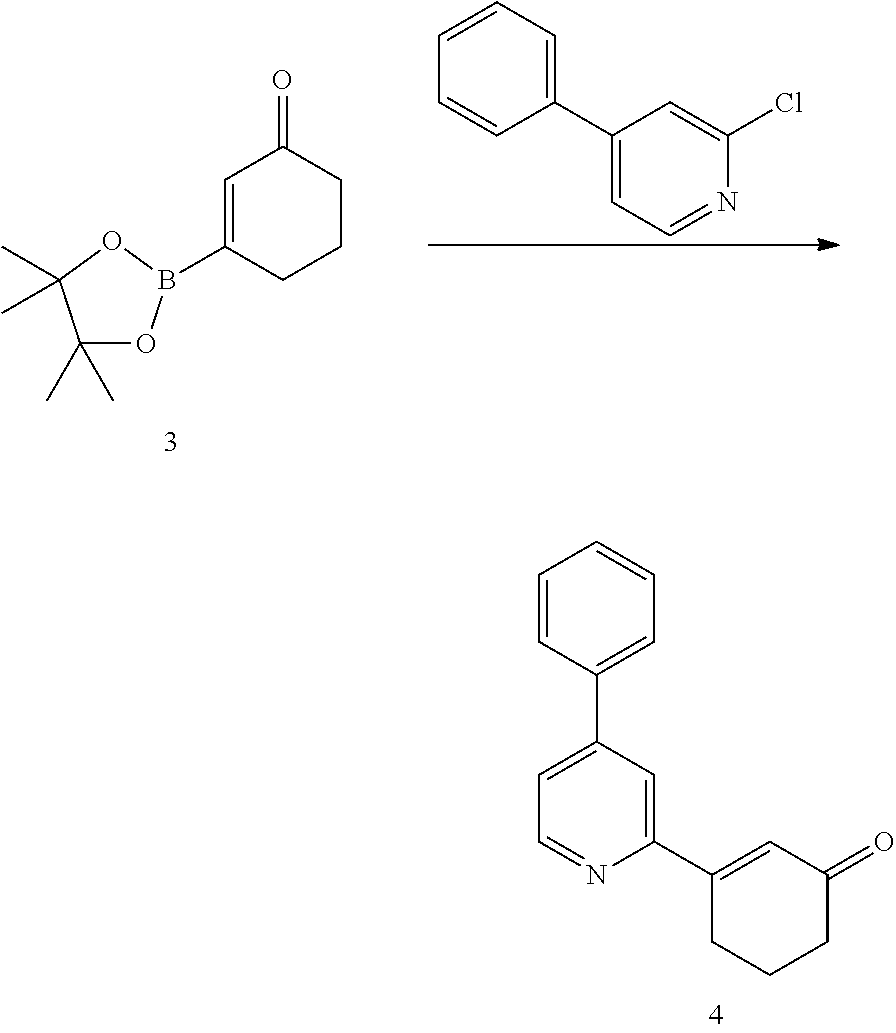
C1=C(B2OC(C)(C)C(C)(C)O2)CCCC1=O.C1=CC=C(C2=CC=NC(Cl)=C2)C=C1.C1=C(C2=CC=CC=C2)C=C(C2=CC(=O)CCC2)N=C1
